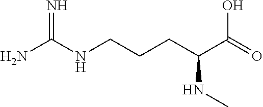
NC(NCCCC(C(=O)O)NC)=N
